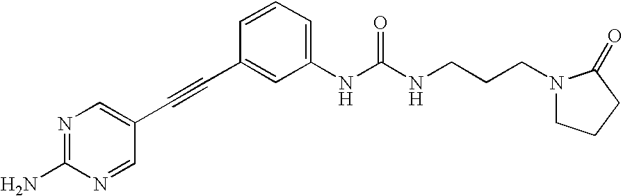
N1=C(N)N=CC(C#CC2=CC(NC(NCCCN3CCCC3=O)=O)=CC=C2)=C1
